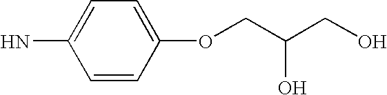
NC1=CC=C(OCC(CO)O)C=C1
